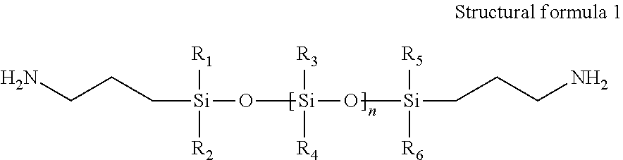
C([Si](O[Si](O[Si](CCCN)([R5])[R6])([R3])[R4])([R1])[R2])CCN
